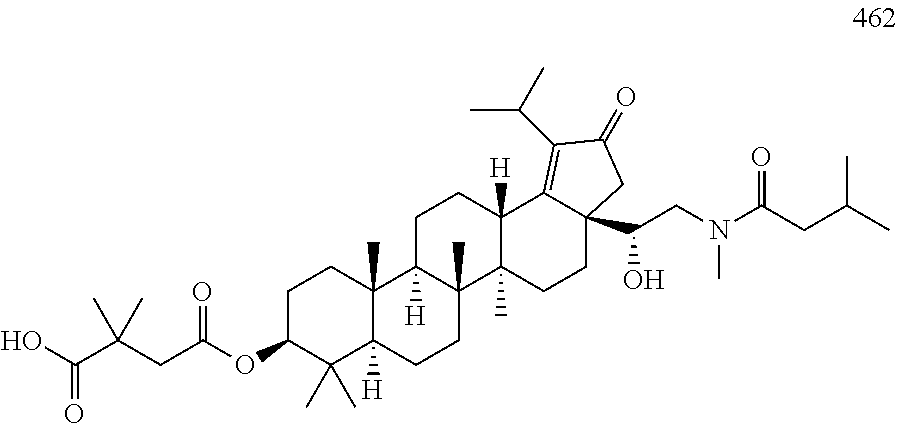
OC(C(CC(OC1C(C)(C)C2([H])C(C)(CC1)C1([H])C(C)(CC2)C2(C)C([H])(CC1)C1=C(C(C)C)C(=O)CC1(C(CN(C(=O)CC(C)C)C)O)CC2)=O)(C)C)=O
